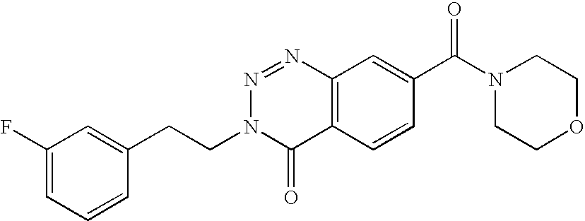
C1(F)=CC=CC(CCN2C(=O)C3=C(N=N2)C=C(C(=O)N2CCOCC2)C=C3)=C1
